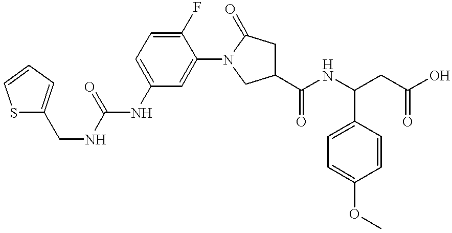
S1C(CNC(=O)NC2=CC=C(F)C(N3CC(C(NC(CC(O)=O)C4=CC=C(OC)C=C4)=O)CC3=O)=C2)=CC=C1
